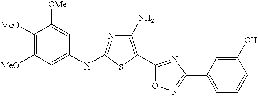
C1([MeO])=C([MeO])C=C(NC2=NC(N)=C(C3=NC(C4=CC=CC(O)=C4)=NO3)S2)C=C1[OMe]
